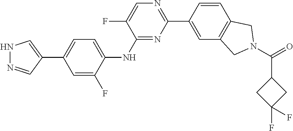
N1N=CC(C2=CC=C(NC3=NC(C4=CC5=C(C=C4)CN(C(C4CC(F)(F)C4)=O)C5)=NC=C3F)C(F)=C2)=C1
